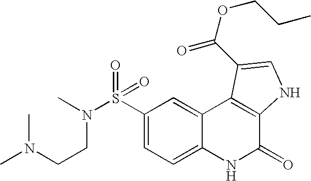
N(S(C1=CC=C2C(=C1)C1=C(C(=O)N2)NC=C1C(OCCC)=O)(=O)=O)(C)CCN(C)C
